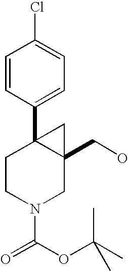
C1CN(C(OC(C)(C)C)=O)CC2(CO)C1(C1=CC=C(Cl)C=C1)C2
